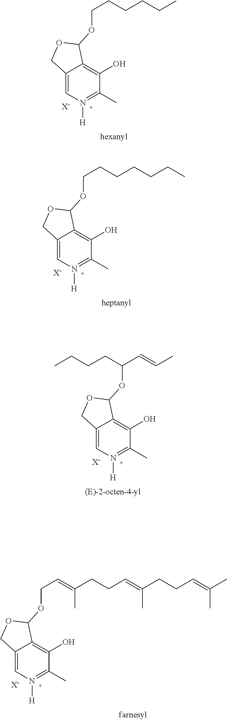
C12=CN([H])=C(C)C(O)=C1C(OCCCCCCC)OC2.[X-].C12=CN([H])=C(C)C(O)=C1C(OCCCCCC)OC2.[X-].C12=CN([H])=C(C)C(O)=C1C(OC(C=CC)CCCC)OC2.[X-].C12=CN([H])=C(C)C(O)=C1C(OCC=C(CCC=C(C)CCC=C(C)C)C)OC2.[X-]
